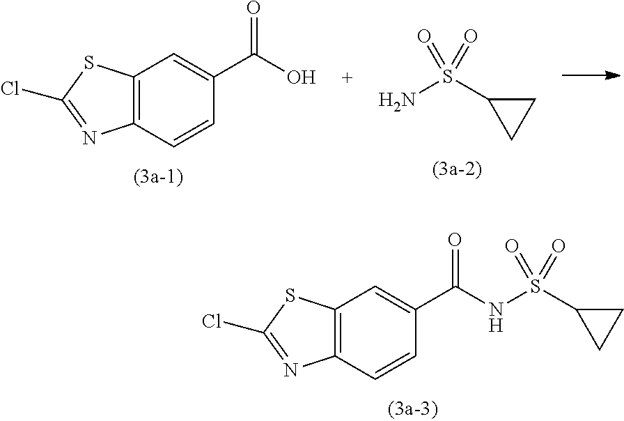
C12=C(C=CC(C(O)=O)=C1)N=C(Cl)S2.NS(C1CC1)(=O)=O.C12=C(C=CC(C(NS(C3CC3)(=O)=O)=O)=C1)N=C(Cl)S2
